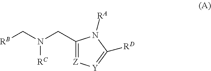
N([RC])(C[RB])CC1=[Z][Y]=C([RD])N1[RA]
